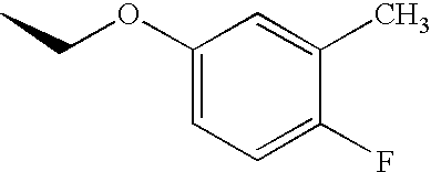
C1=C(C)C(F)=CC=C1OCC
